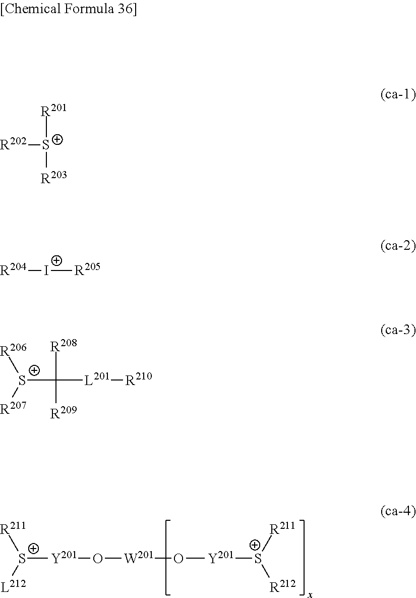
[S+]([Y201]O[W201]O[Y201][S+]([R212])[R211])([L212])[R211].[R202][S+]([R201])[R203].[R204][I+][R205].[S+](C([L201][R210])([R208])[R209])([R207])[R206]
